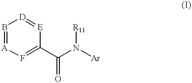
B1=[A]F=C(C(N([Ar])[R11])=O)[E]=[D]1
